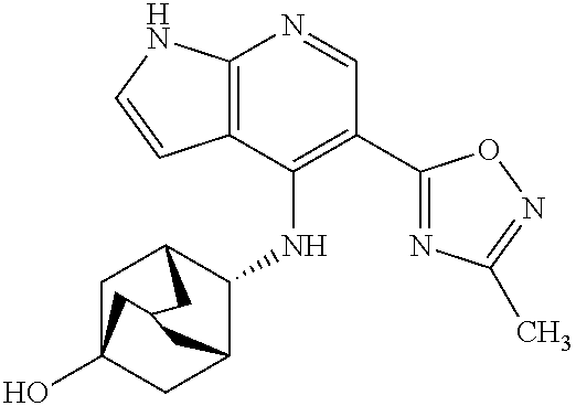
C12=C(C(NC3C4CC5(O)CC3CC(C5)C4)=C(C3=NC(C)=NO3)C=N1)C=CN2
